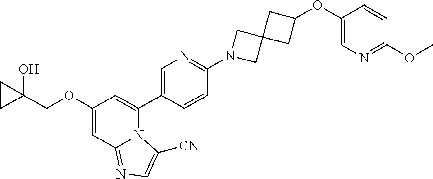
C1(OCC2(O)CC2)=CC2=NC=C([CN])N2C(C2=CN=C(N3CC4(C3)CC(OC3=CN=C(OC)C=C3)C4)C=C2)=C1
